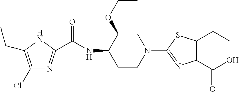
C1(Cl)=C(CC)NC(C(NC2CCN(C3=NC(C(O)=O)=C(CC)S3)CC2OCC)=O)=N1
